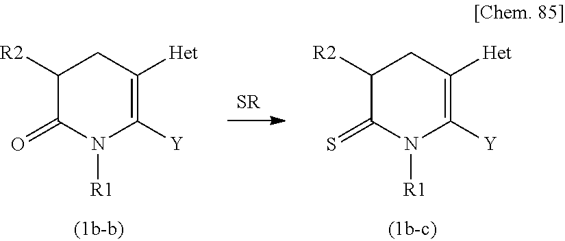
C1([R2])C(=O)N([R1])C([Y])=C([Het])C1.C1([R2])C(=S)N([R1])C([Y])=C([Het])C1
